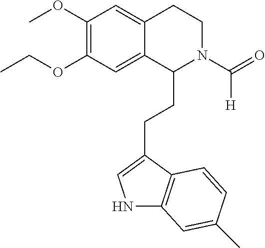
N1C2=C(C(CCC3N(C(=O)[H])CCC4=CC(OC)=C(OCC)C=C34)=C1)C=CC(C)=C2
